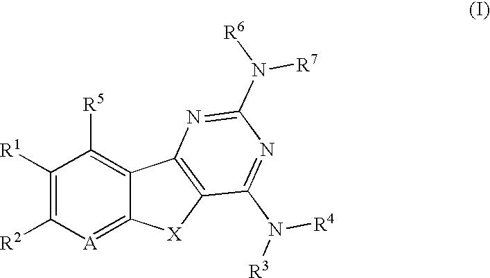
C1([R1])=C([R2])[A]=C2C(=C1[R5])C1=C([X]2)C(N([R3])[R4])=NC(N([R6])[R7])=N1
